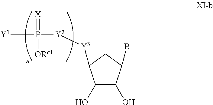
C1(O)C([OH])C(B)CC1[Y3][Y2]P([Y1])([ORc1])=[X]
